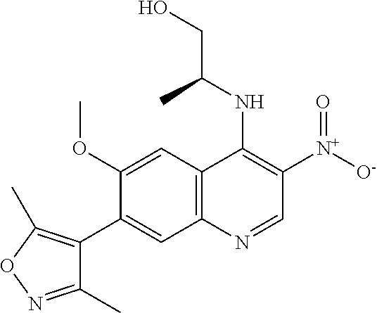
C1(OC)=CC2=C(C=C1C1=C(C)ON=C1C)N=CC([N+]([O-])=O)=C2NC(CO)C
